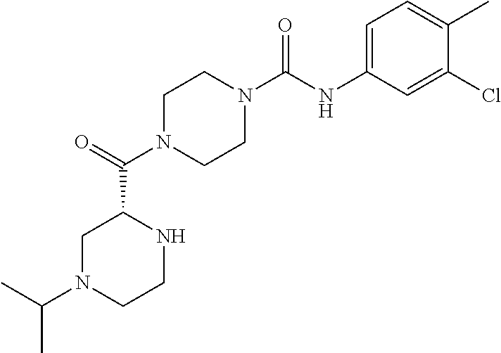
C1N(C(C2NCCN(C(C)C)C2)=O)CCN(C(NC2=CC=C(C)C(Cl)=C2)=O)C1
